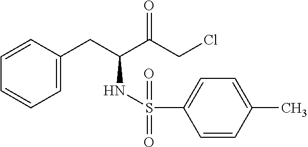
C1=CC(CC(C(CCl)=O)NS(C2=CC=C(C)C=C2)(=O)=O)=CC=C1
